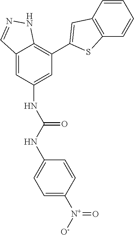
C12=CC(NC(NC3=CC=C([N+]([O-])=O)C=C3)=O)=CC(C3=CC4=C(S3)C=CC=C4)=C1NN=C2
